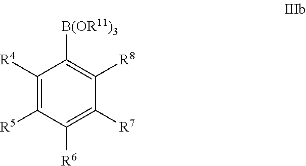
C1([R4])=C([R5])C([R6])=C([R7])C([R8])=C1[B(OR11)3]
